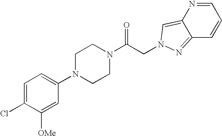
C1=C(Cl)C([OMe])=CC(N2CCN(C(CN3C=C4N=CC=CC4=N3)=O)CC2)=C1
